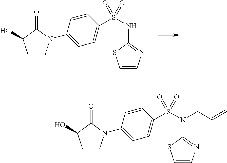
C1(N2CCC(O)C2=O)=CC=C(S(N(C2=NC=CS2)CC=C)(=O)=O)C=C1.C1(N2CCC(O)C2=O)=CC=C(S(NC2=NC=CS2)(=O)=O)C=C1
